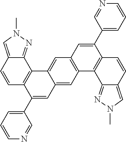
C12=CN(C)N=C1C1=C(C=C2)C(C2=CC=CN=C2)=CC2=CC3=C(C=C12)C=C(C1=CC=CN=C1)C1=C3C2=NN(C)C=C2C=C1
